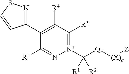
C1(C2=C([R4])C([R3])=[N+](C([Q][(X)n][Z])([R1])[R2])N=C2[R5])=NSC=C1
